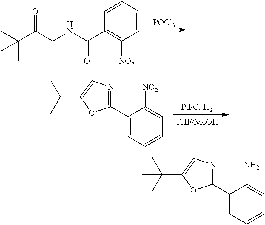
C1(C2=NC=C(C(C)(C)C)O2)=CC=CC=C1N.C(C(=O)CNC(C1=C([NO2])C=CC=C1)=O)(C)(C)C.[POCl3].C1(C2=NC=C(C(C)(C)C)O2)=CC=CC=C1[NO2]
